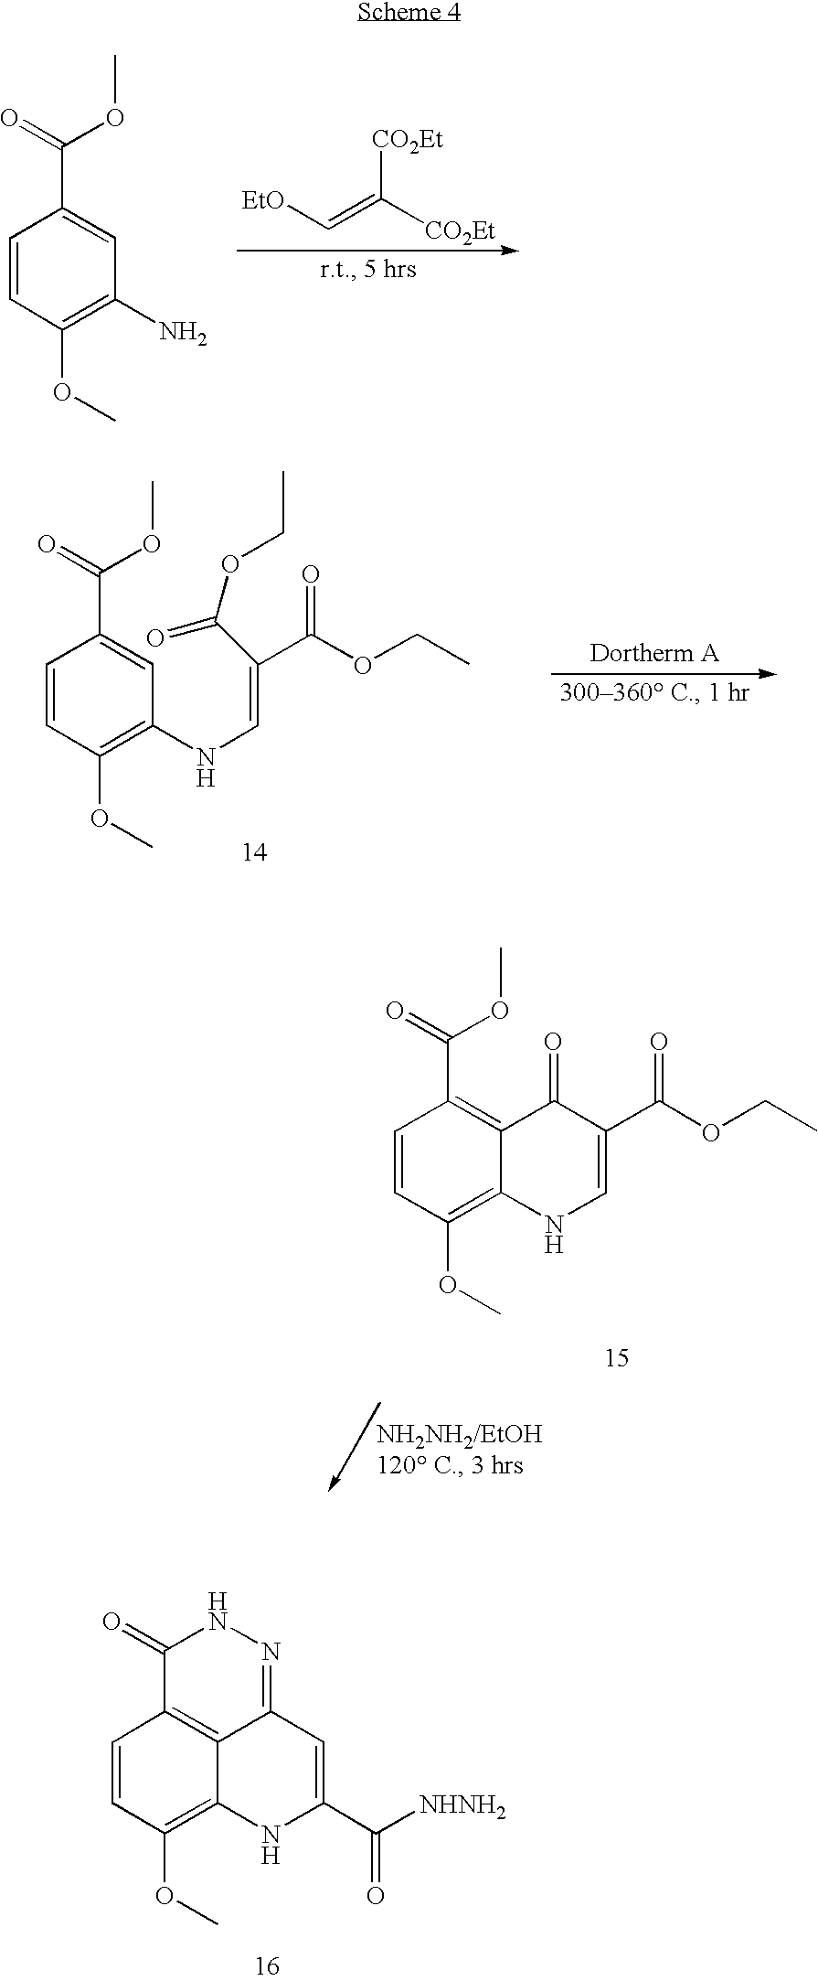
C1=CC(OC)=C(N)C=C1C(=O)OC.[EtO]C=C([CO2Et])[CO2Et].C1=CC(OC)=C2C(=C1C(=O)OC)C(=O)C(C(OCC)=O)=CN2.C1(=O)C2=C3C(=NN1)C=C(C([NHNH2])=O)NC3=C(OC)C=C2.C1=CC(OC)=C(NC=C(C(=O)OCC)C(OCC)=O)C=C1C(=O)OC
